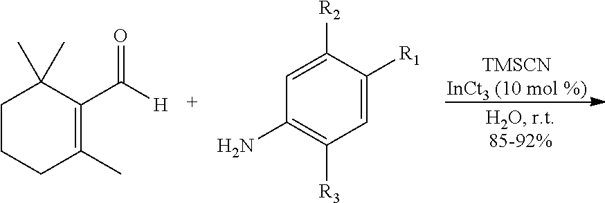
C1CCC(C)=C(C([H])=O)C1(C)C.C1=C([R1])C([R2])=CC(N)=C1[R3]
